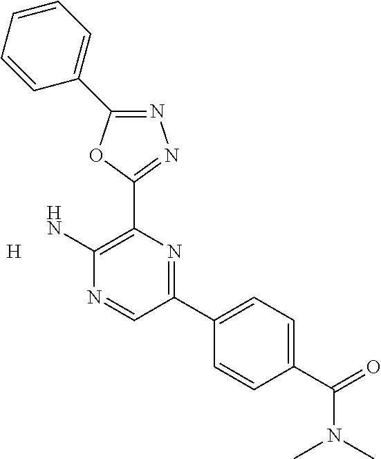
[H].N1=C(C2=CC=CC=C2)OC(C2=C(N)N=CC(C3=CC=C(C(=O)N(C)C)C=C3)=N2)=N1
